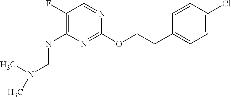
C1(F)=C(N=CN(C)C)N=C(OCCC2=CC=C(Cl)C=C2)N=C1
